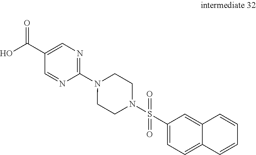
C1(C(O)=O)=CN=C(N2CCN(S(C3=CC=C4C(=C3)C=CC=C4)(=O)=O)CC2)N=C1
